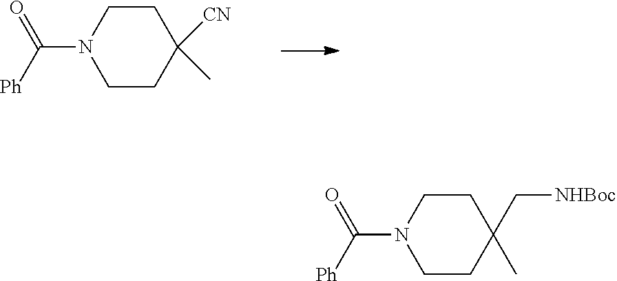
C1CC([CN])(C)CCN1C([Ph])=O.C1CC(C[NHBoc])(C)CCN1C([Ph])=O
